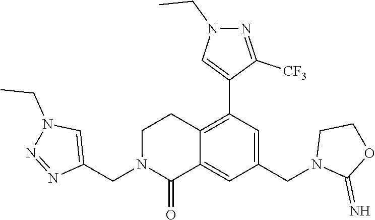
C1(CN2C(=O)C3=CC(CN4C(=N)OCC4)=CC(C4=CN(CC)N=C4[CF3])=C3CC2)=CN(CC)N=N1
